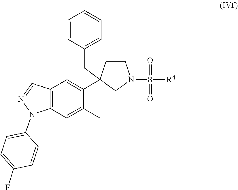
N1(C2=CC=C(F)C=C2)N=CC2=C1C=C(C)C(C1(CC3=CC=CC=C3)CCN(S(=O)(=O)[R4])C1)=C2
